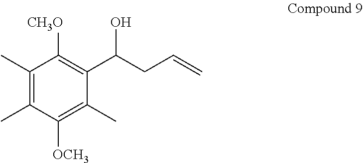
C1(C)=C(C)C([OCH3])=C(C)C(C(CC=C)O)=C1[CH3O]
